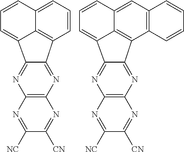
C12=C(N=C3C(=N1)C1=CC=CC4=CC=CC3=C41)N=C([CN])C([NC])=N2.C12=C(N=C3C(=N1)C1=CC=CC4=CC5=C(C3=C41)C=CC=C5)N=C([CN])C([NC])=N2
